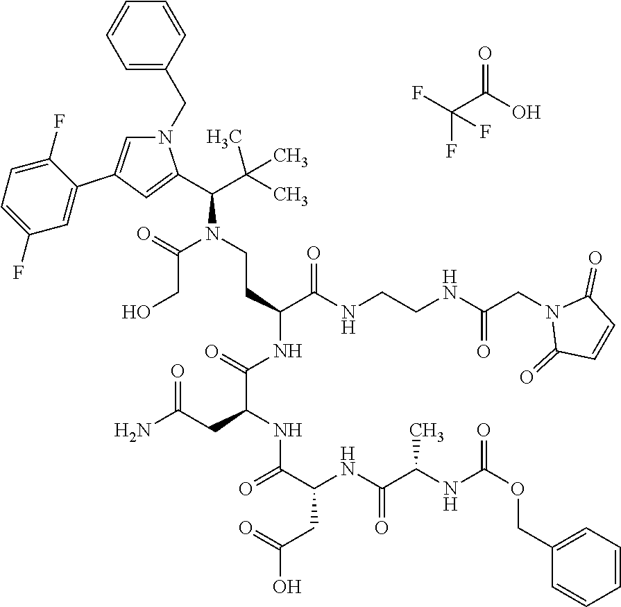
C1=CC(CN2C=C(C3=CC(F)=CC=C3F)C=C2C(C(C)(C)C)N(CCC(C(=O)NCCNC(CN2C(=O)C=CC2=O)=O)NC(C(CC(=O)N)NC(=O)C(CC(O)=O)NC(C(NC(OCC2=CC=CC=C2)=O)C)=O)=O)C(CO)=O)=CC=C1.C(C(O)=O)(F)(F)F
